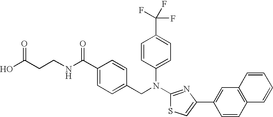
C(CCNC(C1=CC=C(CN(C2=CC=C(C(F)(F)F)C=C2)C2=NC(C3=CC4=C(C=C3)C=CC=C4)=CS2)C=C1)=O)(O)=O
